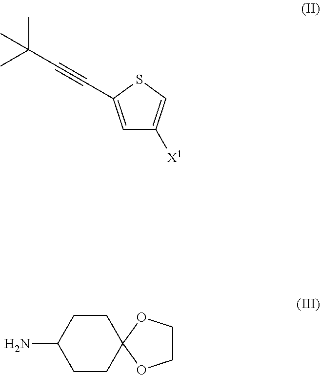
[X1]C1=CSC(C#CC(C)(C)C)=C1.C1COC2(O1)CCC(N)CC2
